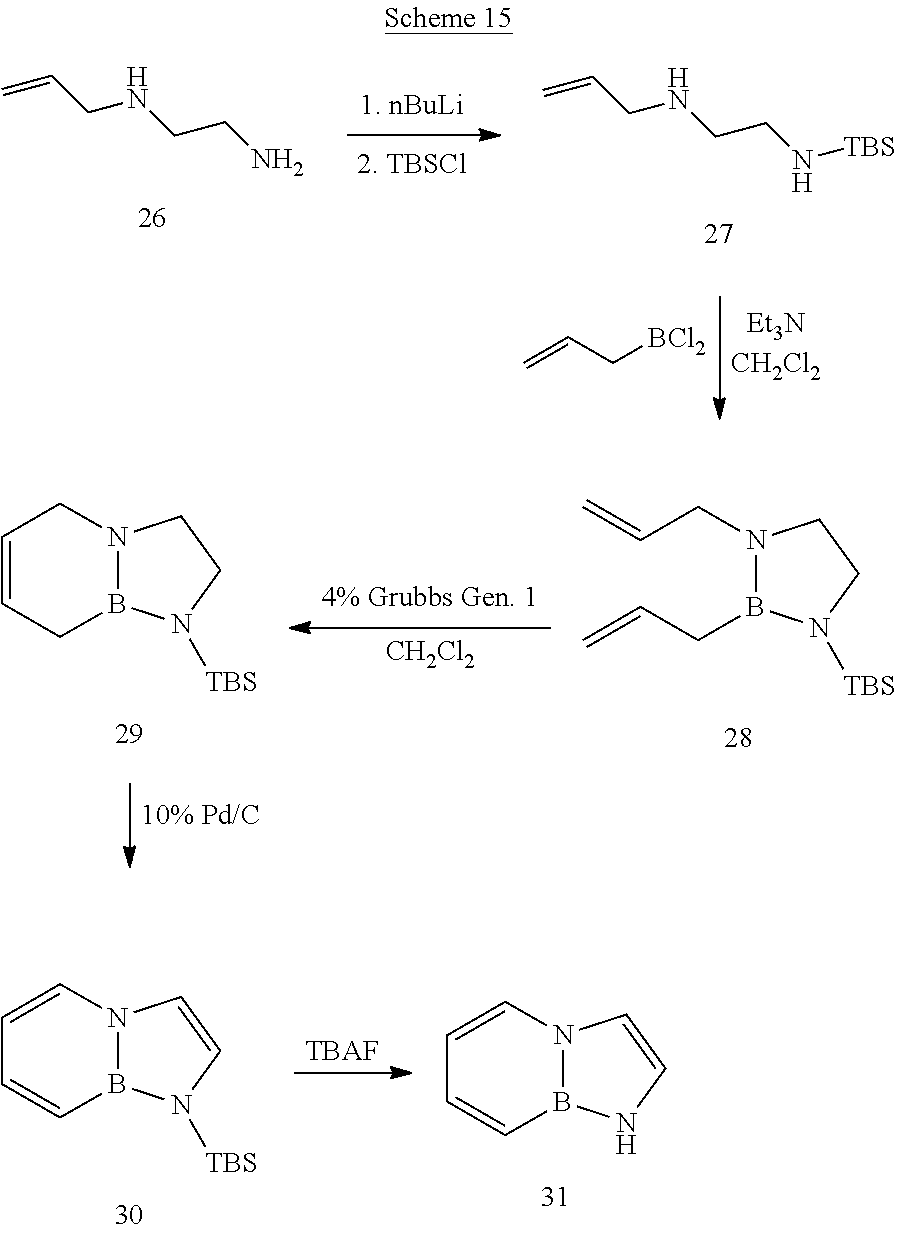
C=CCNCCN.C=CCNCCN[TBS].C=CC[BCl2].N1(CC=C)B(CC=C)N([TBS])CC1.[CH2Cl2].N12B(N([TBS])CC1)CC=CC2.N12B(N([TBS])C=C1)C=CC=C2.[TBAF].N12B(NC=C1)C=CC=C2
